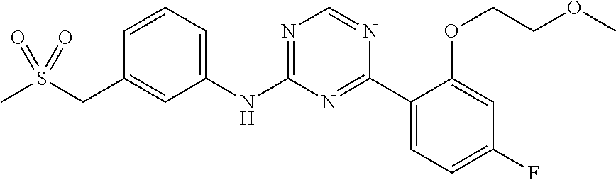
C1(NC2=NC=NC(C3=CC=C(F)C=C3OCCOC)=N2)=CC=CC(CS(C)(=O)=O)=C1
